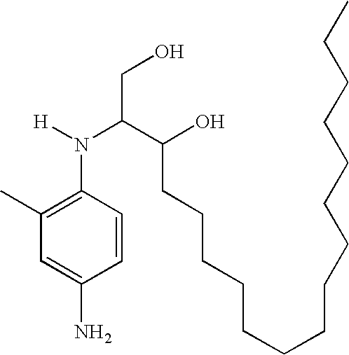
C1=C(N)C=CC(N(C(C(O)CCCCCCCCCCCCCCC)CO)[H])=C1C
